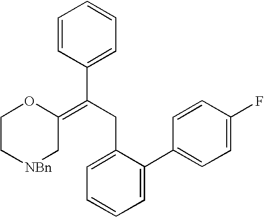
C1=C(C2=CC=C(F)C=C2)C(CC(=C2C[NBn]CCO2)C2=CC=CC=C2)=CC=C1
